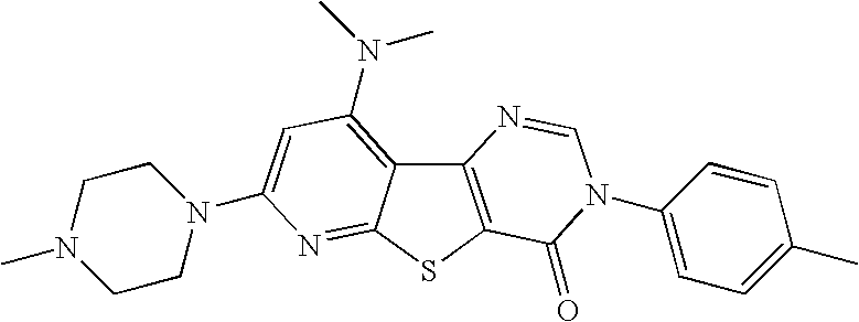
C12=C(SC3=NC(N4CCN(C)CC4)=CC(N(C)C)=C13)C(=O)N(C1=CC=C(C)C=C1)C=N2
